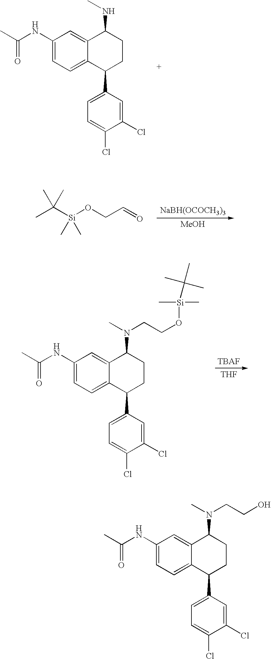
C1(NC(C)=O)=CC=C2C(=C1)C(NC)CCC2C1=CC=C(Cl)C(Cl)=C1.CC([Si](OCC=O)(C)C)(C)C.[NaBH(OCOCH3)3].[MeOH].C1(NC(C)=O)=CC=C2C(=C1)C(N(C)CCO[Si](C)(C)C(C)(C)C)CCC2C1=CC=C(Cl)C(Cl)=C1.[THF].C1(NC(C)=O)=CC=C2C(=C1)C(N(C)CCO)CCC2C1=CC=C(Cl)C(Cl)=C1
